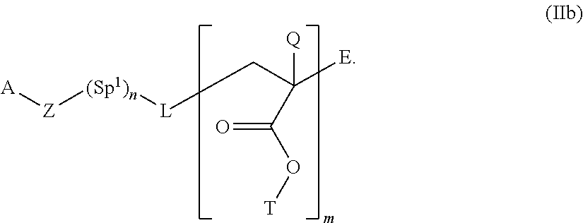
C(C([Q])([E])C(O[T])=O)[L][(Sp1)n][Z][A]
